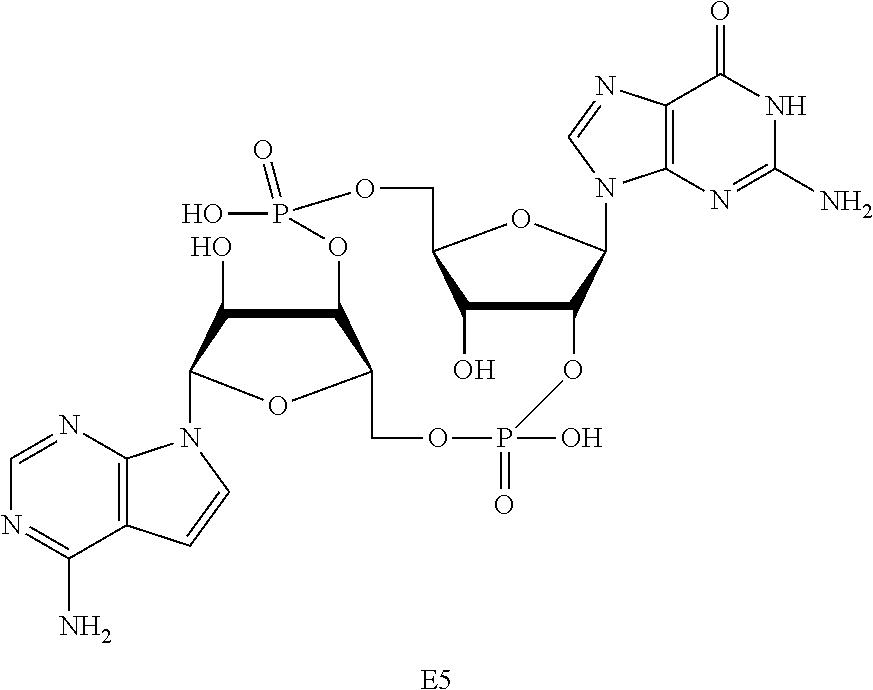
[E5].C1(O)C2OP(=O)(O)OCC3C(OP(O)(=O)OCC1OC2N1C2=C(C(=O)NC(N)=N2)N=C1)C(O)C(N1C2=C(C(N)=NC=N2)C=C1)O3
